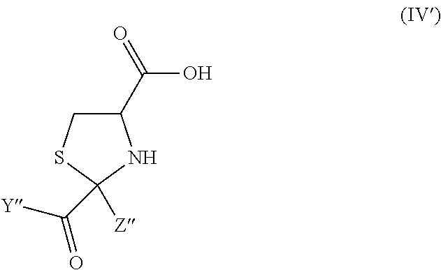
OC(C1CSC([Z])(C([Y])=O)N1)=O
